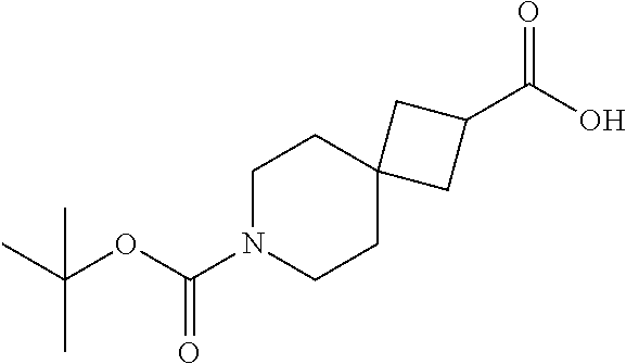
C12(CC(C(O)=O)C1)CCN(C(OC(C)(C)C)=O)CC2
